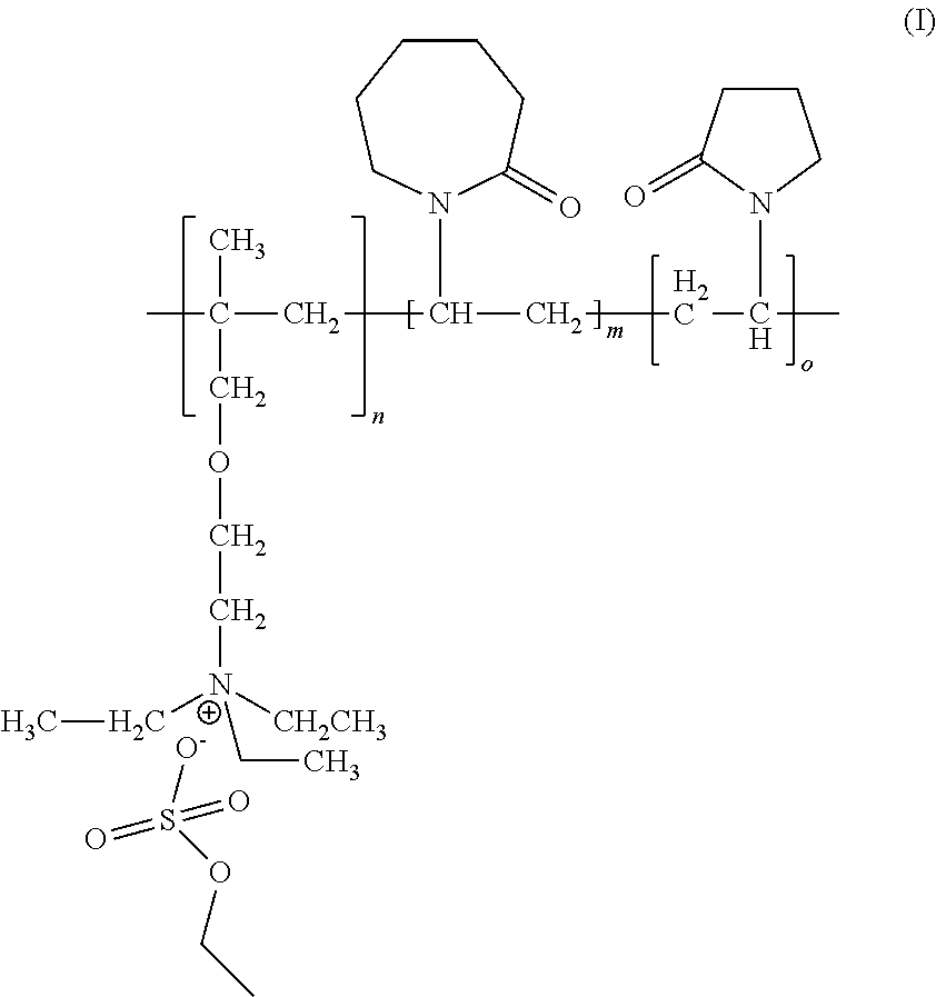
CC(CC(N1C(=O)CCCCC1)CCC(C)N1CCCC1=O)(C)COCC[N+]([CH2CH3])(CC)CC.O=S(=O)([O-])OCC
